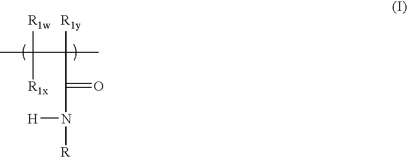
CC([R1w])([R1x])C([R1y])(C(=O)N([H])[R])C
